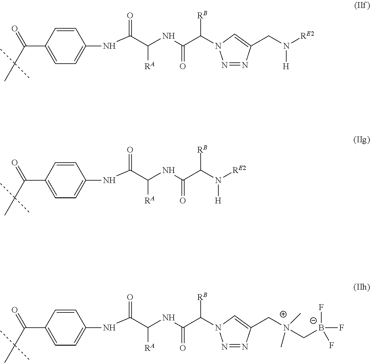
C(C(NC(C(N([RE2])[H])[RB])=O)[RA])(=O)NC1=CC=C(C(C(C)(C)C)=O)C=C1.C(C(NC(C([RB])N1N=NC(CN([RE2])[H])=C1)=O)[RA])(=O)NC1=CC=C(C(C(C)(C)C)=O)C=C1.C(C(NC(C([RB])N1N=NC(C[N+](C[B-](F)(F)F)(C)C)=C1)=O)[RA])(=O)NC1=CC=C(C(C(C)(C)C)=O)C=C1
